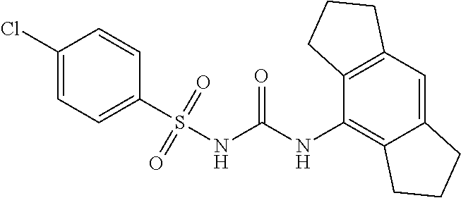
ClC1=CC=C(S(NC(NC2=C3C(=CC4=C2CCC4)CCC3)=O)(=O)=O)C=C1
